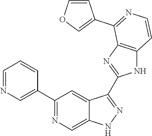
C1=NC=C(C2=NC=C3C(=C2)C(C2=NC4=C(N2)C=CN=C4C2=COC=C2)=NN3)C=C1
